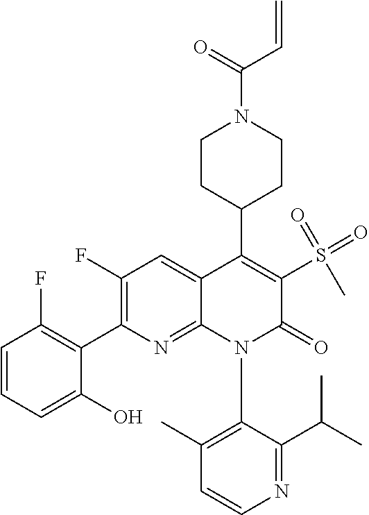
C1=CN=C(C(C)C)C(N2C(=O)C(S(C)(=O)=O)=C(C3CCN(C(=O)C=C)CC3)C3=CC(F)=C(C4=C(F)C=CC=C4O)N=C23)=C1C
